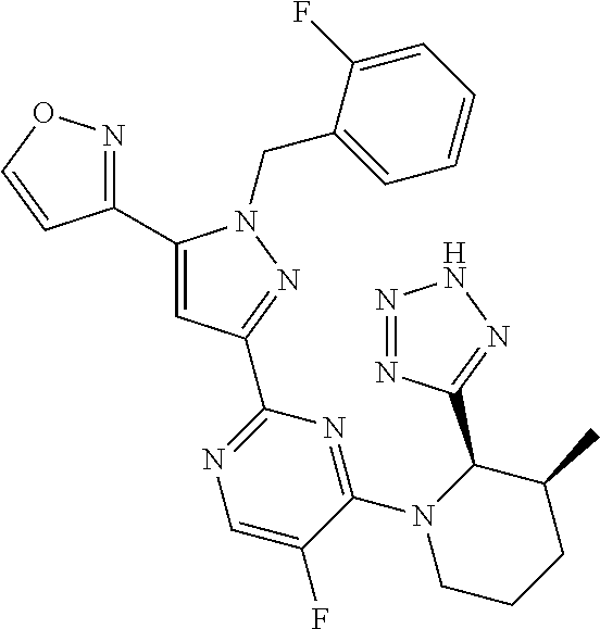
C1(C2=NOC=C2)=CC(C2=NC=C(F)C(N3CCCC(C)C3C3=NNN=N3)=N2)=NN1CC1=CC=CC=C1F
